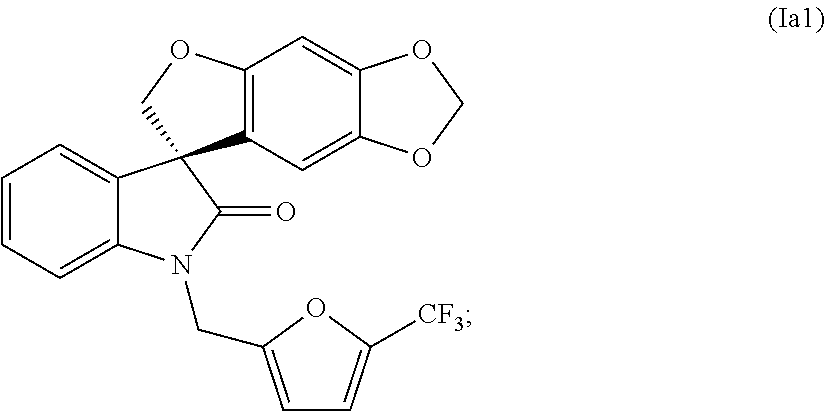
C1=C2C(=CC=C1)C1(C(=O)N2CC2=CC=C([CF3])O2)C2=C(C=C3C(=C2)OCO3)OC1
